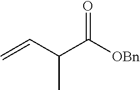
C=CC(C([OBn])=O)C
